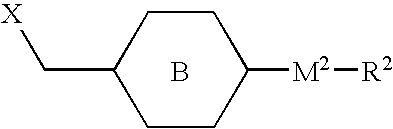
B.C(C1CCC([M2][R2])CC1)[X]
